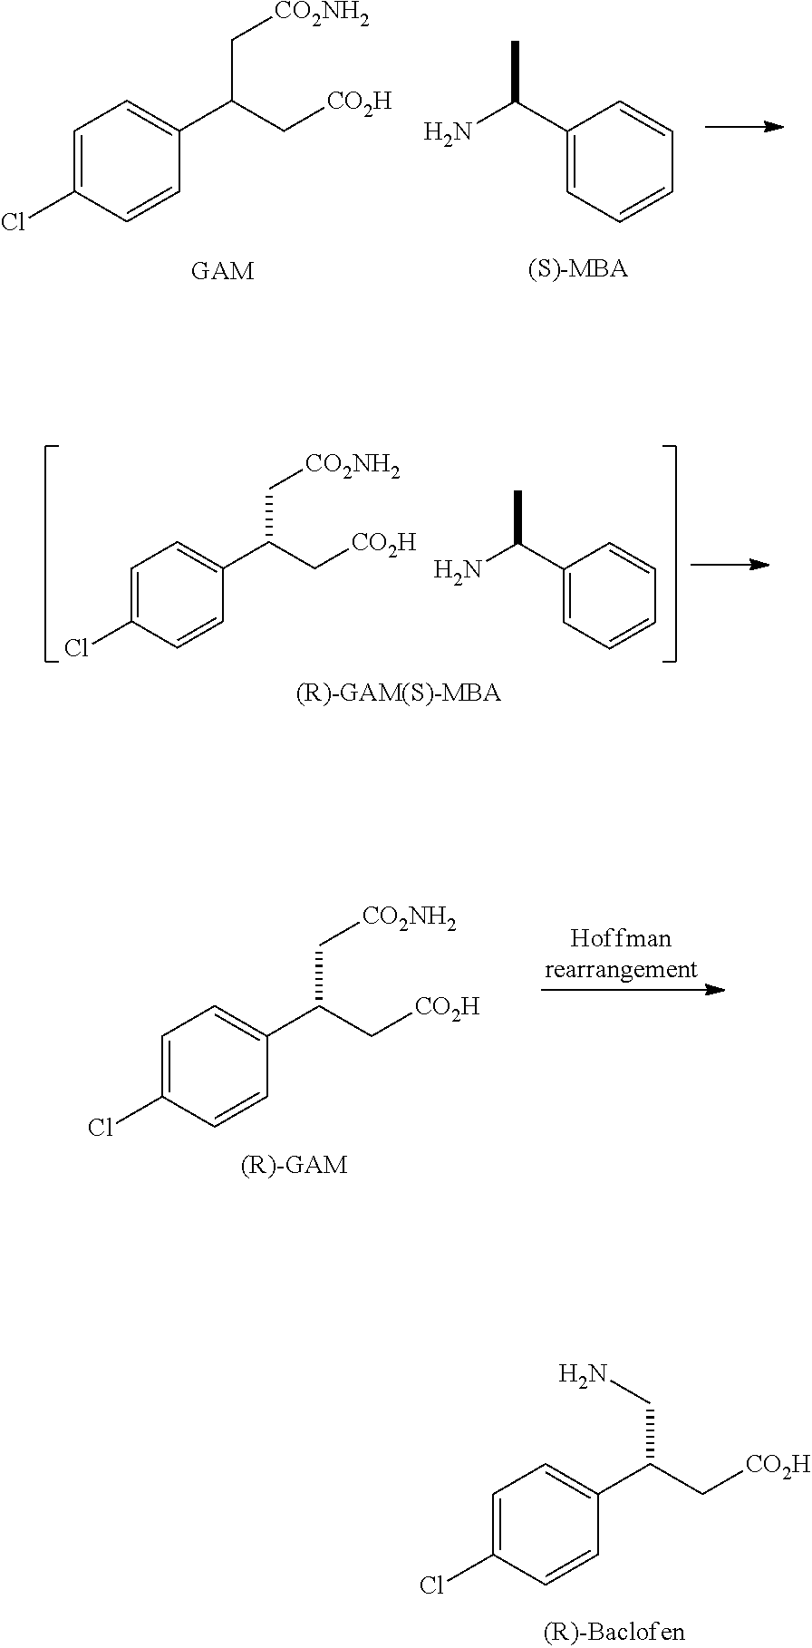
NC(C1=CC=CC=C1)C.C1=C(Cl)C=CC(C(C[CO2H])C[CO2NH2])=C1.C1=C(Cl)C=CC(C(C[CO2H])CN)=C1.C1=C(Cl)C=CC(C(C[CO2H])C[CO2NH2])=C1.[(R)-GAM].C1=C(Cl)C=CC(C(C[CO2H])C[CO2NH2])=C1.NC(C1=CC=CC=C1)C
